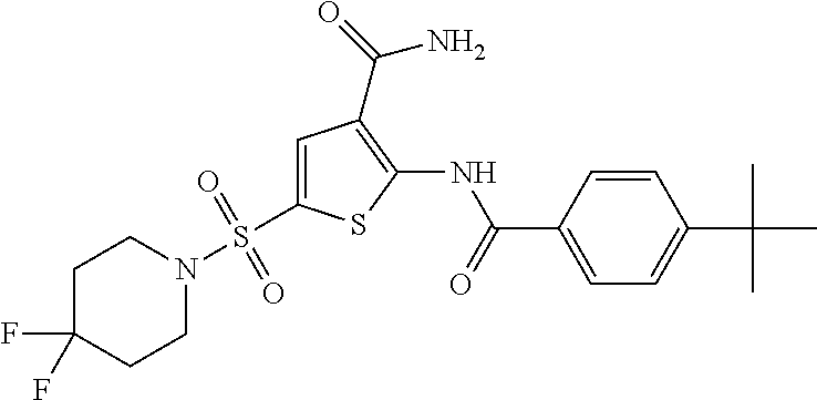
C1=C(S(N2CCC(F)(F)CC2)(=O)=O)SC(NC(=O)C2=CC=C(C(C)(C)C)C=C2)=C1C(=O)N
